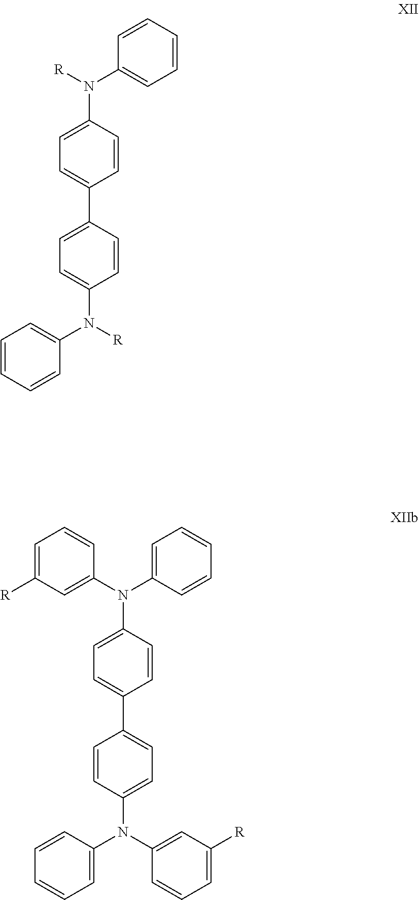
C1=CC(C2=CC=C(N(C3=CC=CC=C3)[R])C=C2)=CC=C1N([R])C1=CC=CC=C1.C1=CC(C2=CC=C(N(C3=CC=CC=C3)C3=CC([R])=CC=C3)C=C2)=CC=C1N(C1=CC([R])=CC=C1)C1=CC=CC=C1
